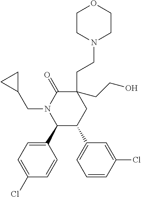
C1(C2=CC=C(Cl)C=C2)C(C2=CC=CC(Cl)=C2)CC(CCN2CCOCC2)(CCO)C(=O)N1CC1CC1
